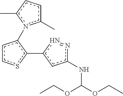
c1csc(-c2cc(NC(OCC)OCC)nn2)c1-n1c(C)ccc1C
